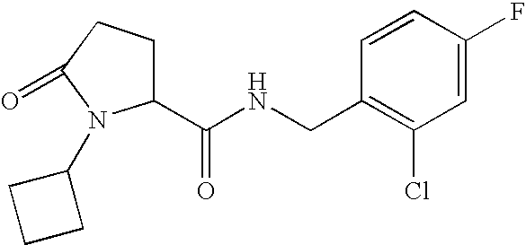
C1(C(NCC2=C(Cl)C=C(F)C=C2)=O)CCC(=O)N1C1CCC1
